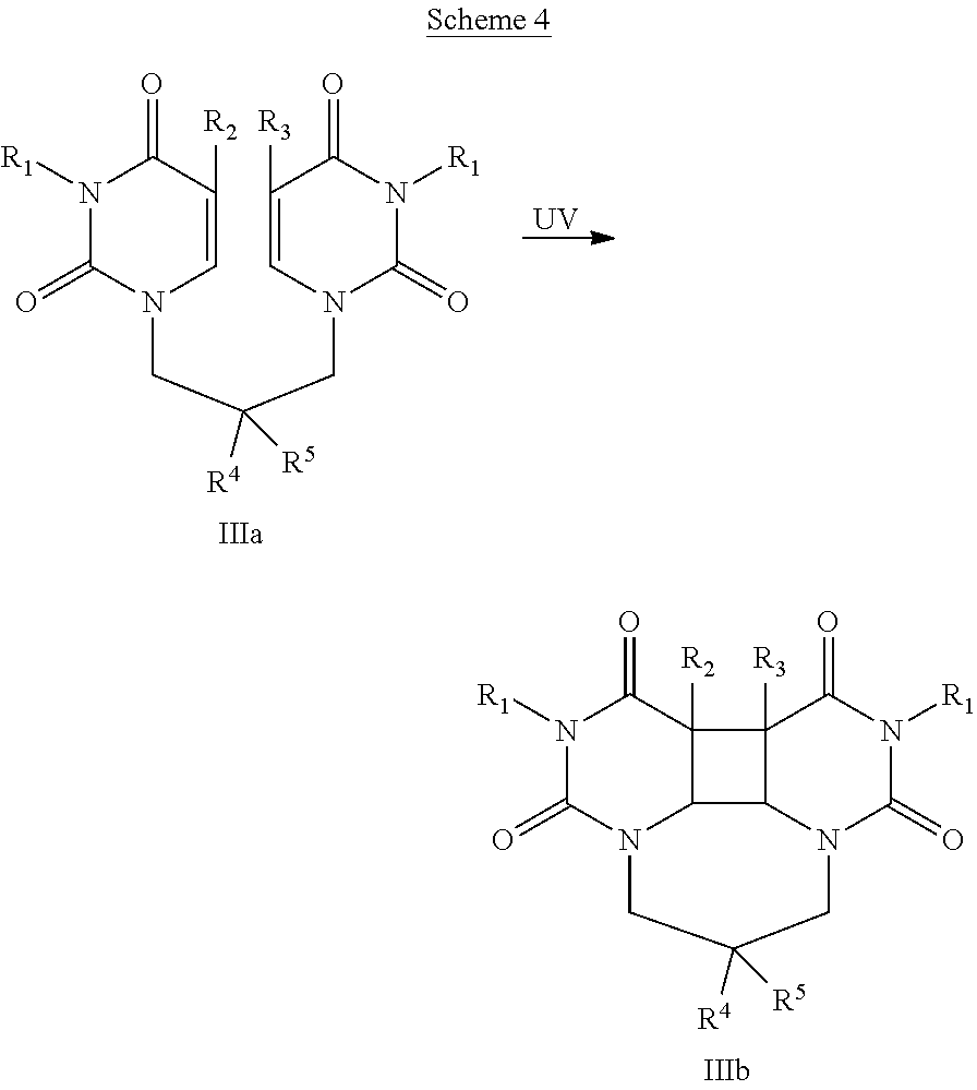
N1([R1])C(=O)N2C3C([R2])(C1=O)C1([R3])C(=O)N([R1])C(=O)N(CC([R4])([R5])C2)C31.N1([R1])C(=O)N(CC(CN2C(=O)N([R1])C(=O)C([R3])=C2)([R4])[R5])C=C([R2])C1=O.[UV]
